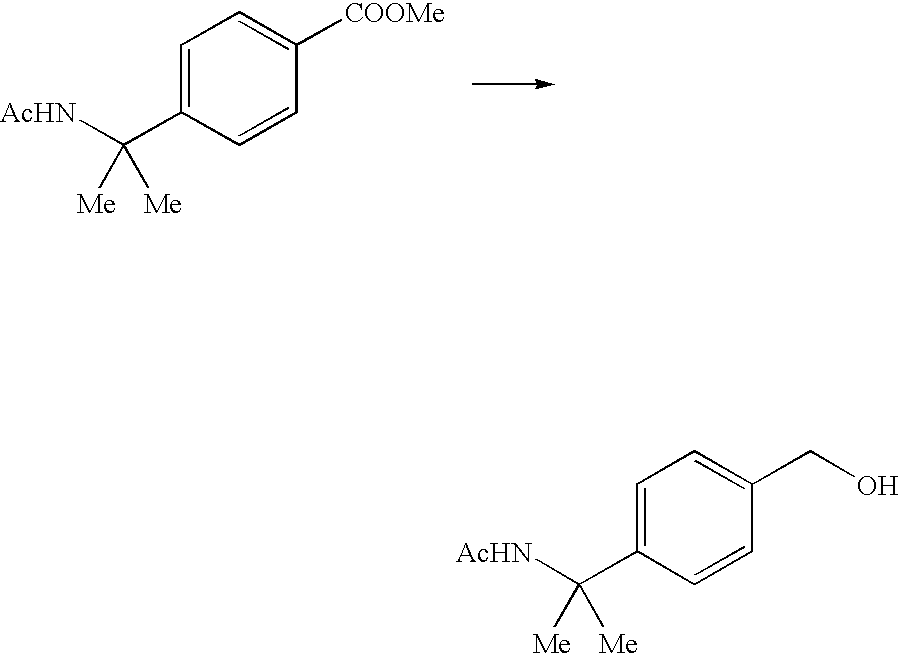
C1=C(C([AcHN])([Me])[Me])C=CC(CO)=C1.C1=C(C([AcHN])([Me])[Me])C=CC([COOMe])=C1
